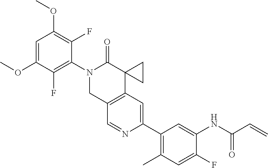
C1=C(OC)C(F)=C(N2CC3=C(C4(C2=O)CC4)C=C(C2=C(C)C=C(F)C(NC(C=C)=O)=C2)N=C3)C(F)=C1OC
